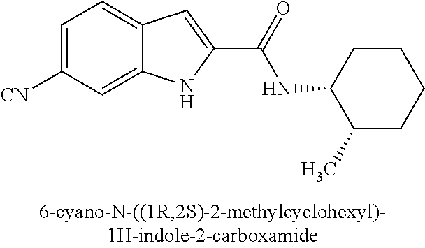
C12=CC([CN])=CC=C1C=C(C(=O)NC1C(C)CCCC1)N2
